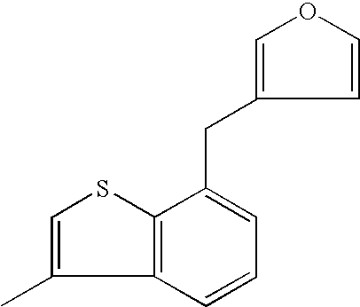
C1(C)=CSC2=C1C=CC=C2CC1=COC=C1
